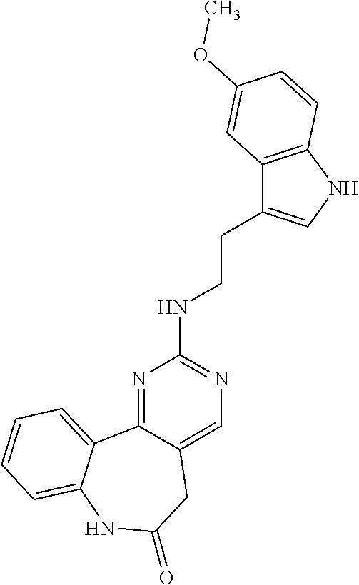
N1=C2C(=CN=C1NCCC1=CNC3=C1C=C(OC)C=C3)CC(=O)NC1=CC=CC=C21
